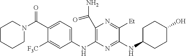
N(C1=NC(NC2=CC=C(C(N3CCCCC3)=O)C([F3C])=C2)=C(C(N)=O)N=C1[Et])C1CCC(O)CC1
